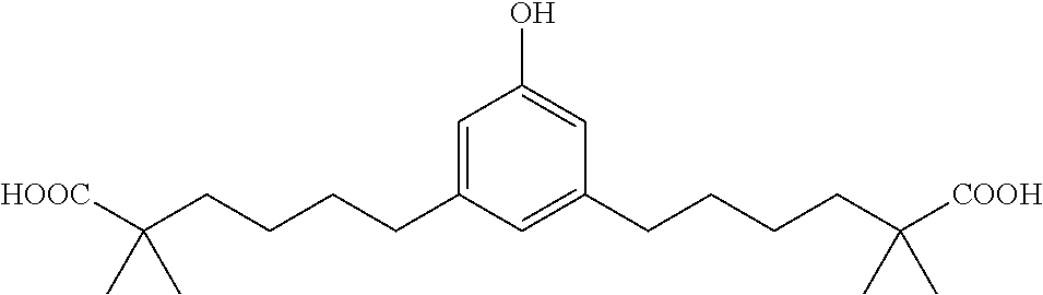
C1=C(CCCCC([HOOC])(C)C)C=C(CCCCC([COOH])(C)C)C=C1O
